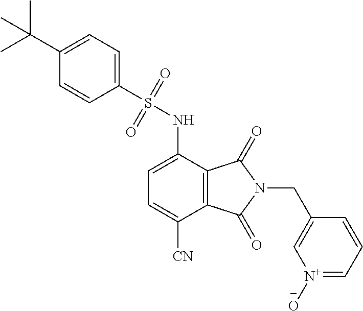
C1(S(NC2=CC=C([CN])C3=C2C(=O)N(CC2=C[N+]([O-])=CC=C2)C3=O)(=O)=O)=CC=C(C(C)(C)C)C=C1
